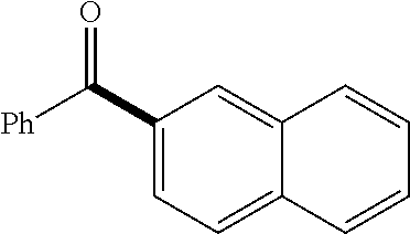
C1(C([Ph])=O)=CC=C2C(=C1)C=CC=C2
